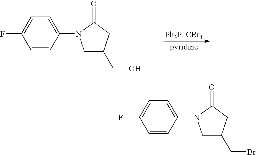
C1=CC(N2CC(CO)CC2=O)=CC=C1F.C1=CC(N2CC(CBr)CC2=O)=CC=C1F
